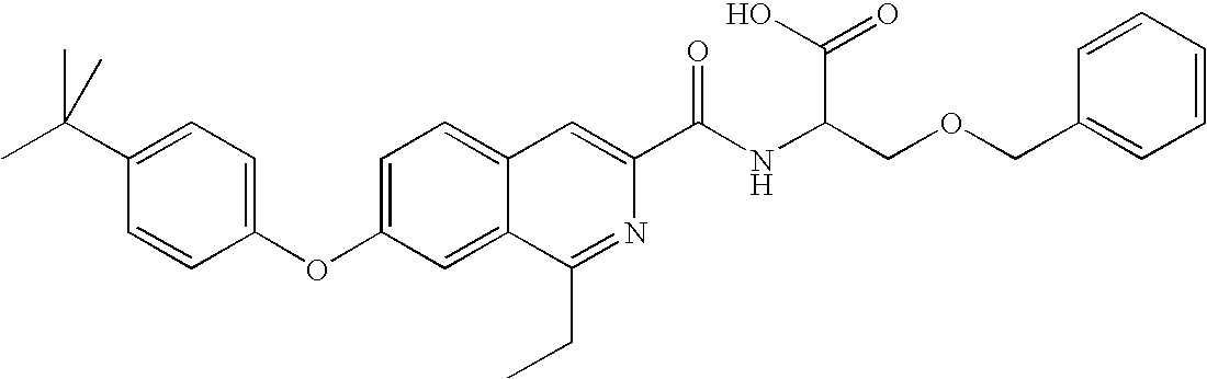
C1=C2C(=CC(OC3=CC=C(C(C)(C)C)C=C3)=C1)C(CC)=NC(C(NC(COCC1=CC=CC=C1)C(O)=O)=O)=C2
